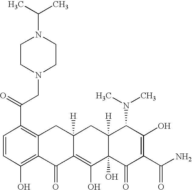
C1=CC(O)=C2C(=C1C(CN1CCN(C(C)C)CC1)=O)CC1([H])C(=C(O)C3(O)C([H])(C1)C(N(C)C)C(O)=C(C(N)=O)C3=O)C2=O
